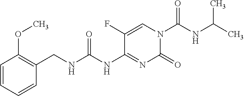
C1=C(F)C(NC(NCC2=C(OC)C=CC=C2)=O)=NC(=O)N1C(NC(C)C)=O
